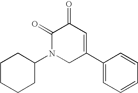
C1CCCC(N2CC(C3=CC=CC=C3)=CC(=O)C2=O)C1
